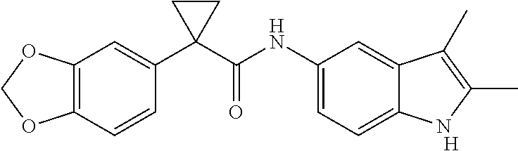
[H].C12=C(C=CC(C3(C(NC4=CC=C5C(=C4)C(C)=C(C)N5)=O)CC3)=C1)OCO2
